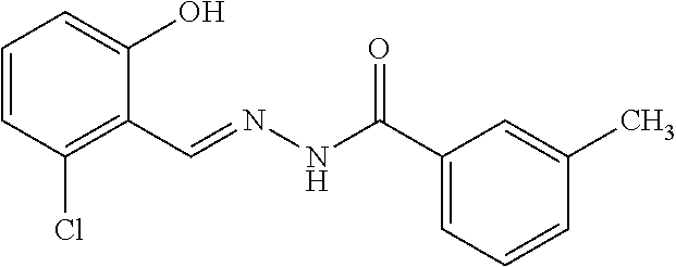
C1=CC(Cl)=C(C=NNC(C2=CC=CC(C)=C2)=O)C(O)=C1
